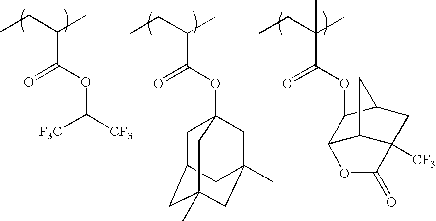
CCC(C)C(OC([CF3])[F3C])=O.CCC(C)C(OC12CC3CC(C)(CC(C)(C1)C3)C2)=O.CCC(C)(C(OC1C2C3C([CF3])(CC1C3)C(=O)O2)=O)C
